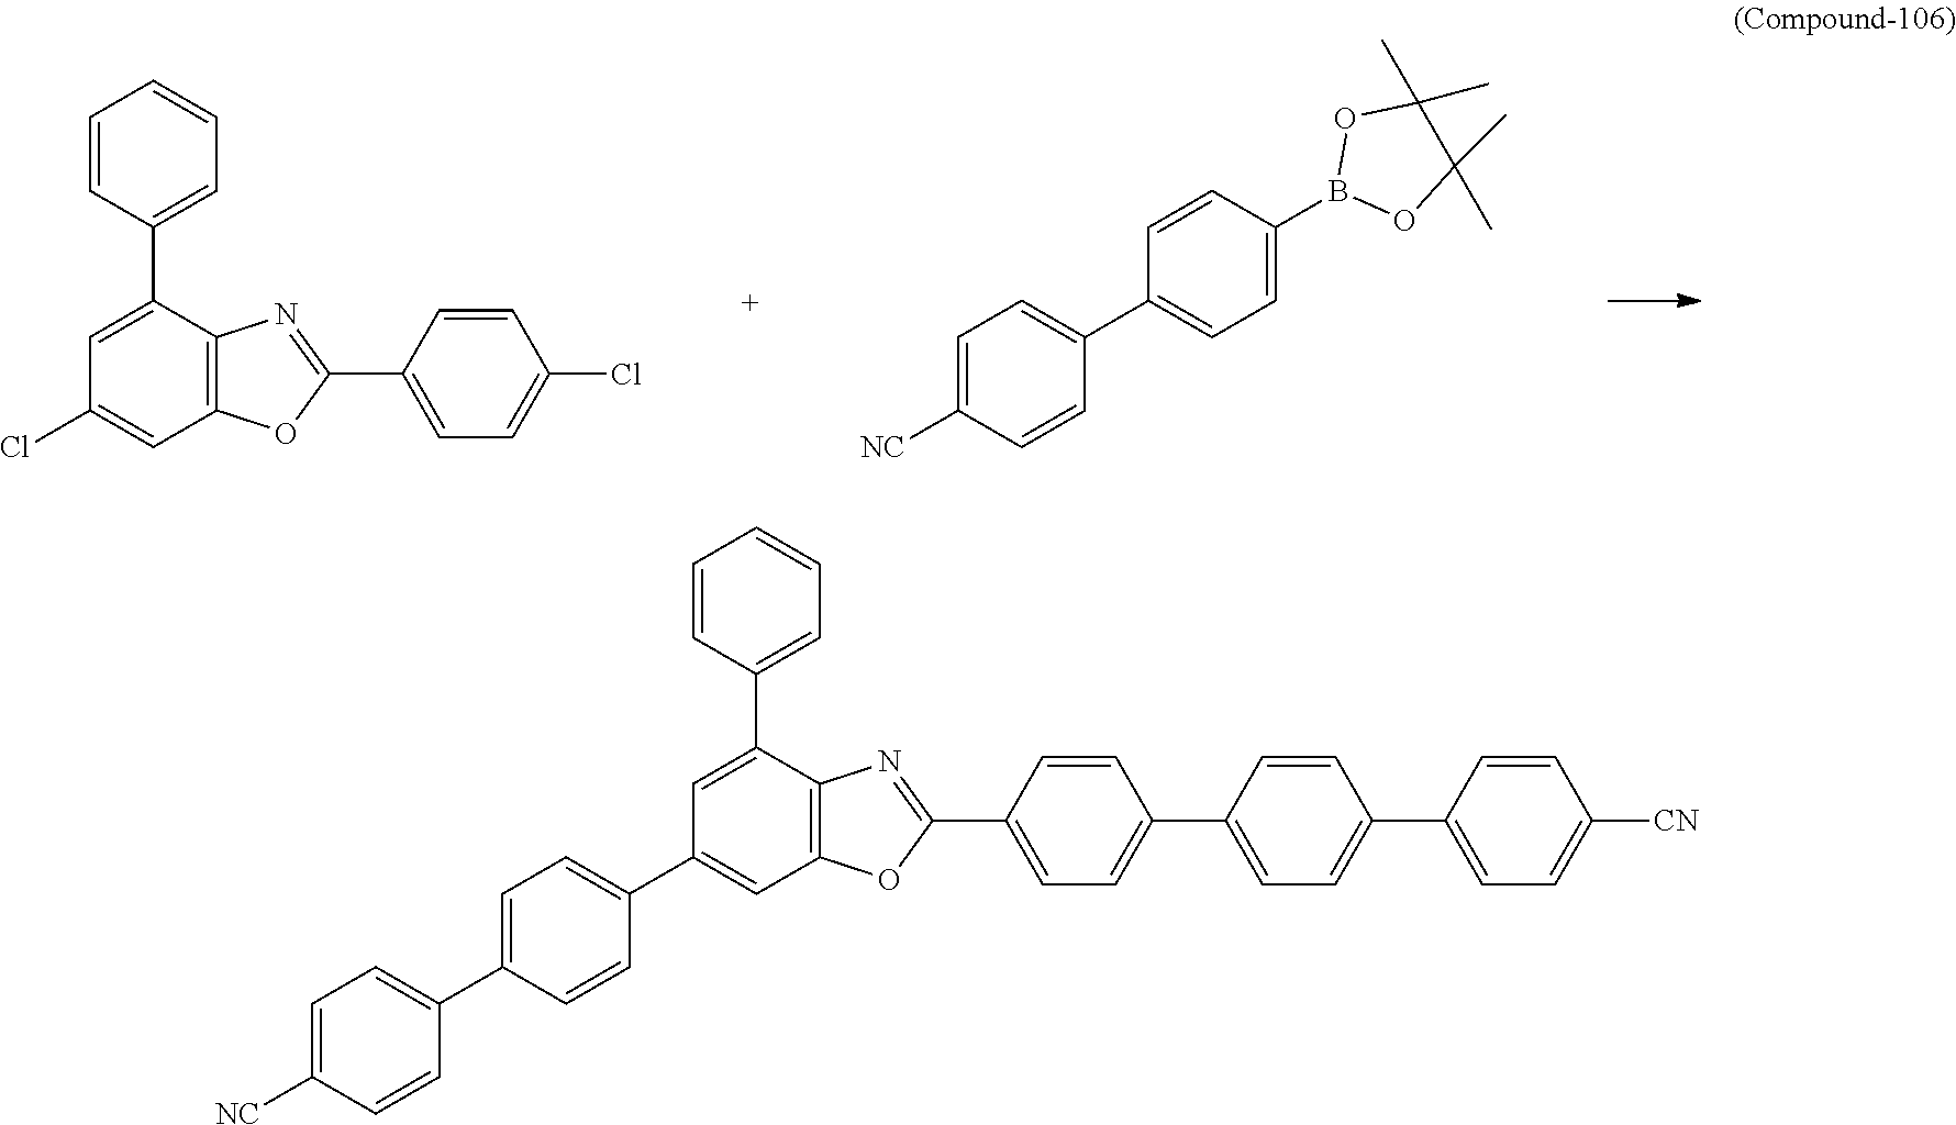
ClC1=CC2=C(C(C3=CC=CC=C3)=C1)N=C(C1=CC=C(Cl)C=C1)O2.C1=CC([NC])=CC=C1C1=CC=C(B2OC(C)(C)C(C)(C)O2)C=C1.C1=C(C2=CC=CC=C2)C2=C(C=C1C1=CC=C(C3=CC=C([NC])C=C3)C=C1)OC(C1=CC=C(C3=CC=C(C4=CC=C([CN])C=C4)C=C3)C=C1)=N2
